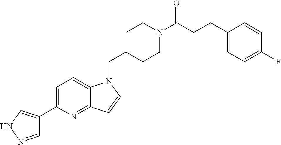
C1=NNC=C1C1=CC=C2C(=N1)C=CN2CC1CCN(C(CCC2=CC=C(F)C=C2)=O)CC1
